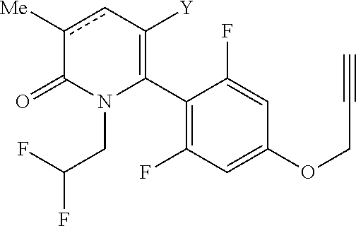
C1(C2=C([Y])cc([Me])C(=O)N2CC(F)F)=C(F)C=C(OCC#C)C=C1F
